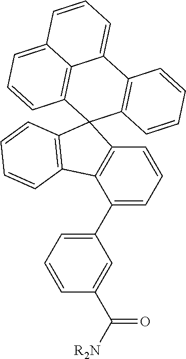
C1=C(C2=CC=CC(C([R2N])=O)=C2)C2=C(C=C1)C1(C3=C2C=CC=C3)C2=C(C3=CC=CC4=CC=CC1=C34)C=CC=C2
